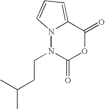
N12N(CCC(C)C)C(=O)OC(=O)C1=CC=C2
